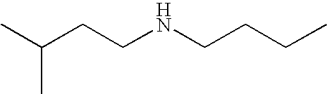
CC(CCNCCCC)C
